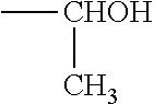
C[CHOH]C
